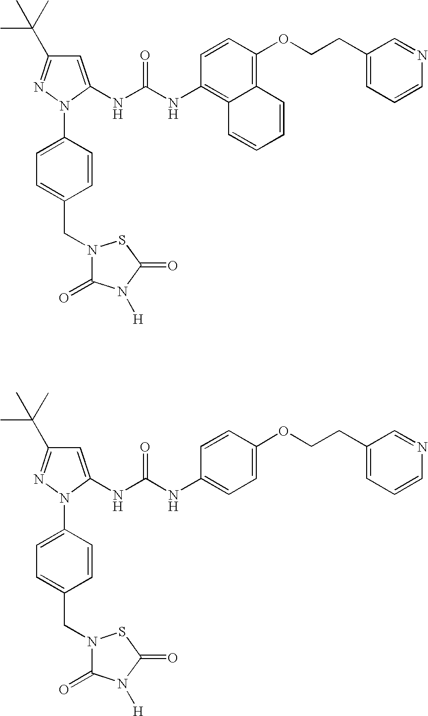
C1=C(NC(NC2=C3C(=C(OCCC4=CC=CN=C4)C=C2)C=CC=C3)=O)N(C2=CC=C(CN3C(=O)N([H])C(=O)S3)C=C2)N=C1C(C)(C)C.C1=C(NC(NC2=CC=C(OCCC3=CC=CN=C3)C=C2)=O)N(C2=CC=C(CN3C(=O)N([H])C(=O)S3)C=C2)N=C1C(C)(C)C
